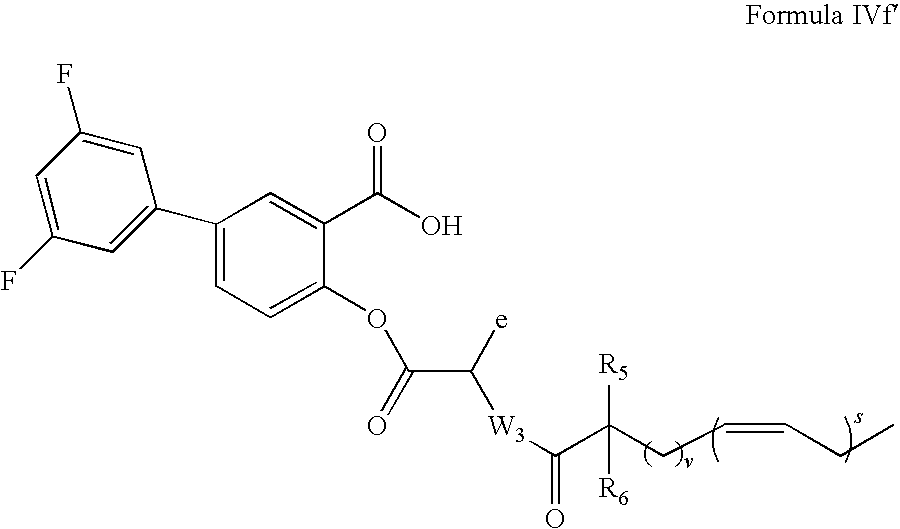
C(CC=CCC)([R5])([R6])C([W3]C(C(=O)OC1=CC=C(C2=CC(F)=CC(F)=C2)C=C1C(O)=O)[e])=O
